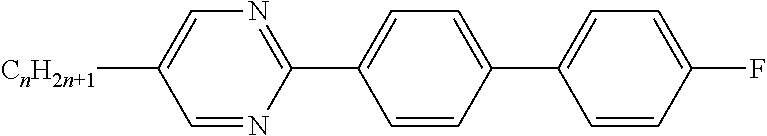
C1=CC(F)=CC=C1C1=CC=C(C2=NC=C([CnH2n+1])C=N2)C=C1
